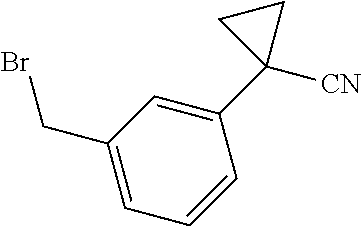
C1=CC=C(CBr)C=C1C1([CN])CC1
